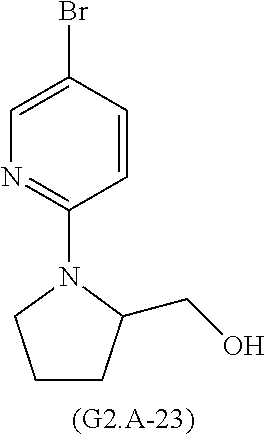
C1=C(Br)C=CC(N2CCCC2CO)=N1
